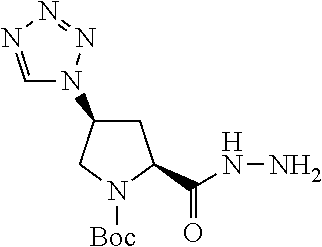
C1=NN=NN1C1CC(C(NN)=O)N([Boc])C1
